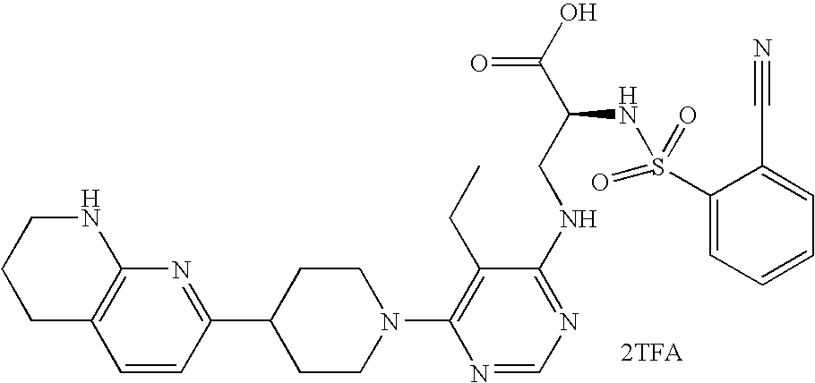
C12=C(C=CC(C3CCN(C4=C(CC)C(NCC(C(O)=O)NS(=O)(=O)C5=CC=CC=C5C#N)=NC=N4)CC3)=N1)CCCN2.[2TFA]
